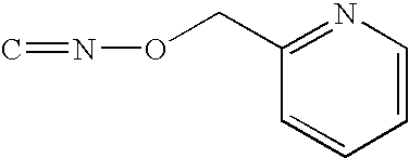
C1=CN=C(CON=C)C=C1
